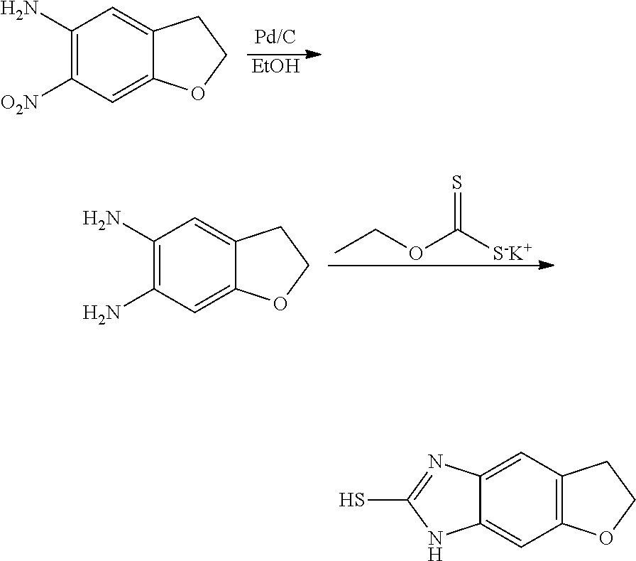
[EtOH].C1(N)=C([O2N])C=C2C(=C1)CCO2.CCOC([S-K+])=S.C1(N)=C(N)C=C2C(=C1)CCO2.C12=CC3=C(C=C1NC(S)=N2)OCC3
